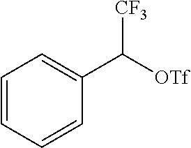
C1=CC=CC(C([OTf])[CF3])=C1
